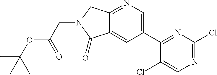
C12=NC=C(C3=NC(Cl)=NC=C3Cl)C=C1C(=O)N(CC(OC(C)(C)C)=O)C2
